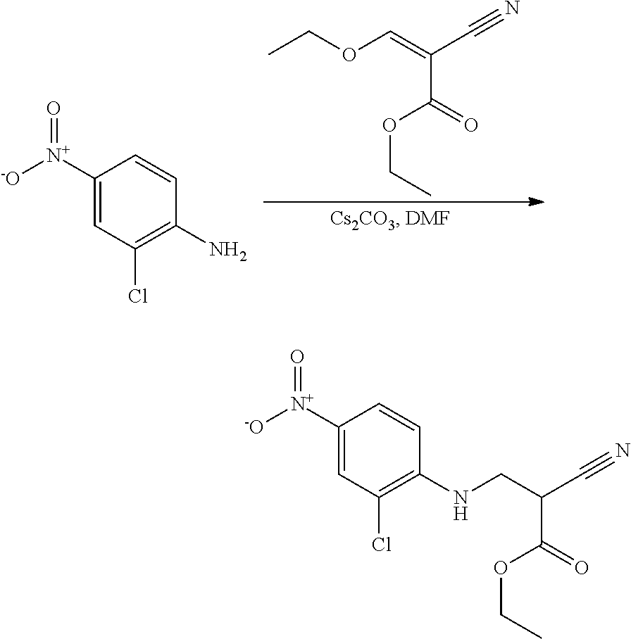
CCOC=C(C#N)C(=O)OCC.C1([N+]([-O])=O)=CC(Cl)=C(N)C=C1.C1([N+]([-O])=O)=CC(Cl)=C(NCC(C#N)C(=O)OCC)C=C1
